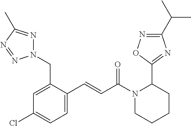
N1(CC2=CC(Cl)=CC=C2C=CC(N2CCCCC2C2=NC(C(C)C)=NO2)=O)N=C(C)N=N1
